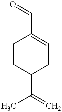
C1CC(C(=C)C)CC=C1C=O
